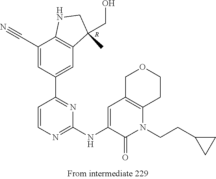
[R].C12=C(C(CO)(C)CN1)C=C(C1=NC(NC3=CC4=C(N(CCC5CC5)C3=O)CCOC4)=NC=C1)C=C2C#N
